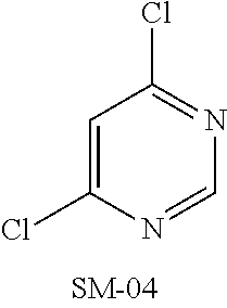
C1=C(Cl)N=CN=C1Cl
